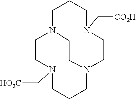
N1(C[HO2C])CCCN2CCN(C[CO2H])CCCN(CC1)CC2
